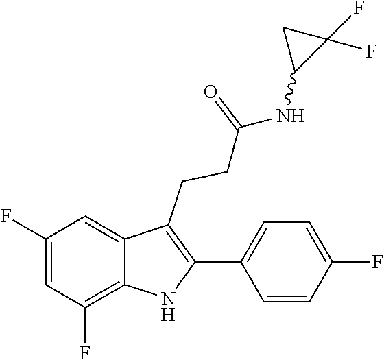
C1(C2=C(CCC(=O)NC3C(F)(F)C3)C3=CC(F)=CC(F)=C3N2)=CC=C(F)C=C1
